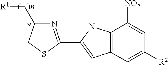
C12=C(C=C([R2])C=C1[NO2])C=C(C1=NC(C[R1])CS1)N2.*
